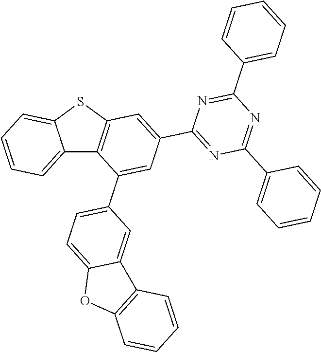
C12=CC=CC=C1SC1=C2C(C2=CC=C3C(=C2)C2=C(O3)C=CC=C2)=CC(C2=NC(C3=CC=CC=C3)=NC(C3=CC=CC=C3)=N2)=C1
